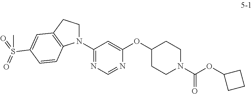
N1(C2=NC=NC(OC3CCN(C(OC4CCC4)=O)CC3)=C2)CCC2=C1C=CC(S(=O)(=O)C)=C2
